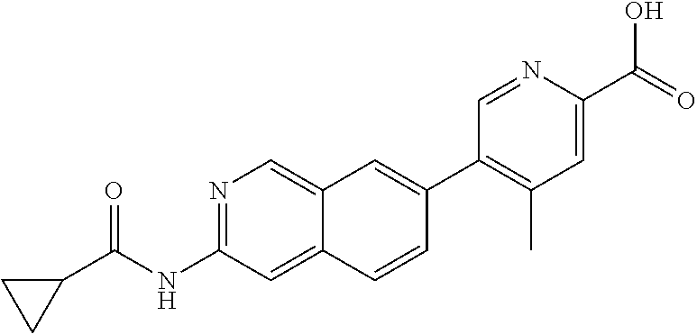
N1=C(NC(C2CC2)=O)C=C2C(=C1)C=C(C1=C(C)C=C(C(=O)O)N=C1)C=C2
